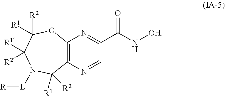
O1C([R2])([R1])C([R1])([R2])N([L][R])C([R1])([R2])C2=C1N=C(C(N[OH])=O)C=N2
